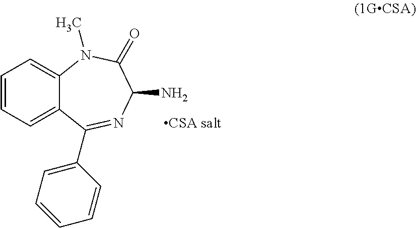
C1=CC=C2C(=C1)N(C)C(=O)C(N)N=C2C1=CC=CC=C1
